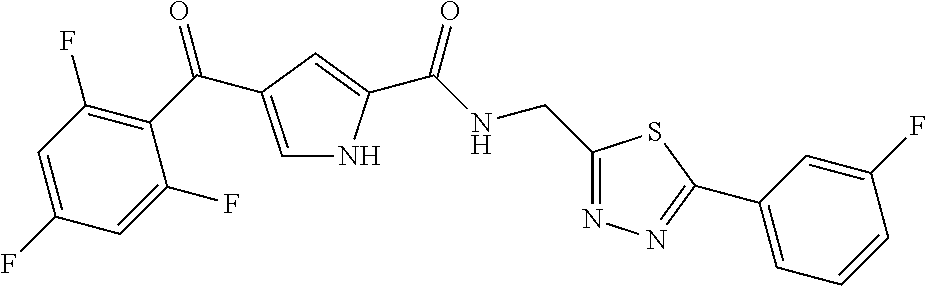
C1=C(C(=O)C2=C(F)C=C(F)C=C2F)C=C(C(NCC2=NN=C(C3=CC=CC(F)=C3)S2)=O)N1
